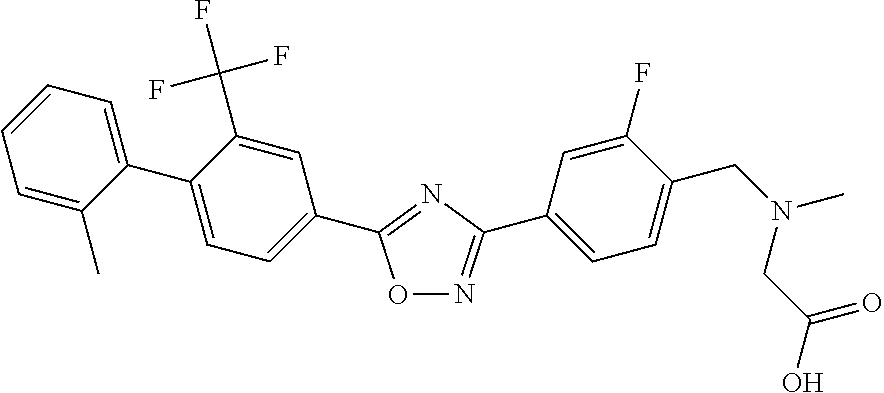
C1=CC=C(C)C(C2=CC=C(C3=NC(C4=CC=C(CN(C)CC(O)=O)C(F)=C4)=NO3)C=C2C(F)(F)F)=C1
